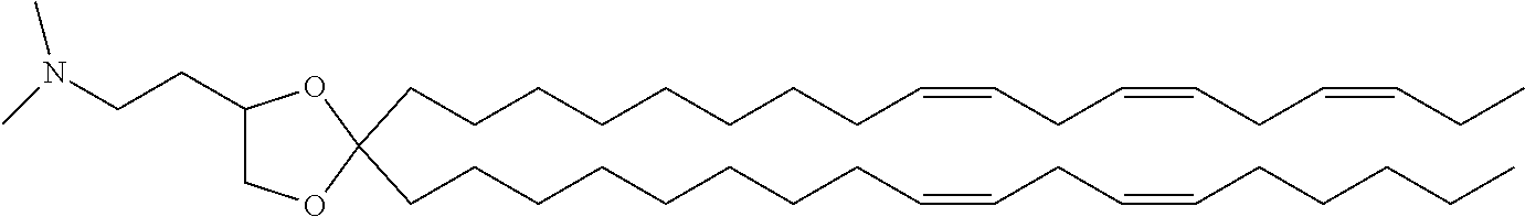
C(CCCCCCCC=CCC=CCCCCC)C1(CCCCCCCCC=CCC=CCC=CCC)OCC(CCN(C)C)O1
